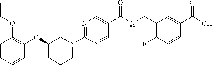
C1=CC=CC(OC2CCCN(C3=NC=C(C(NCC4=C(F)C=CC(C(O)=O)=C4)=O)C=N3)C2)=C1OCC
